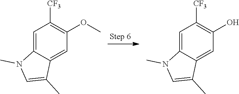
C1=C2C(=CC(O)=C1[CF3])C(C)=CN2C.C1=C2C(=CC(OC)=C1[CF3])C(C)=CN2C
